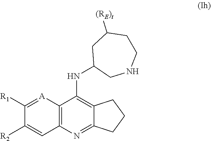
N(C1=C2C(=NC3=C1[A]=C([R1])C([R2])=C3)CCC2)C1CNCCC([(RE)t])C1
